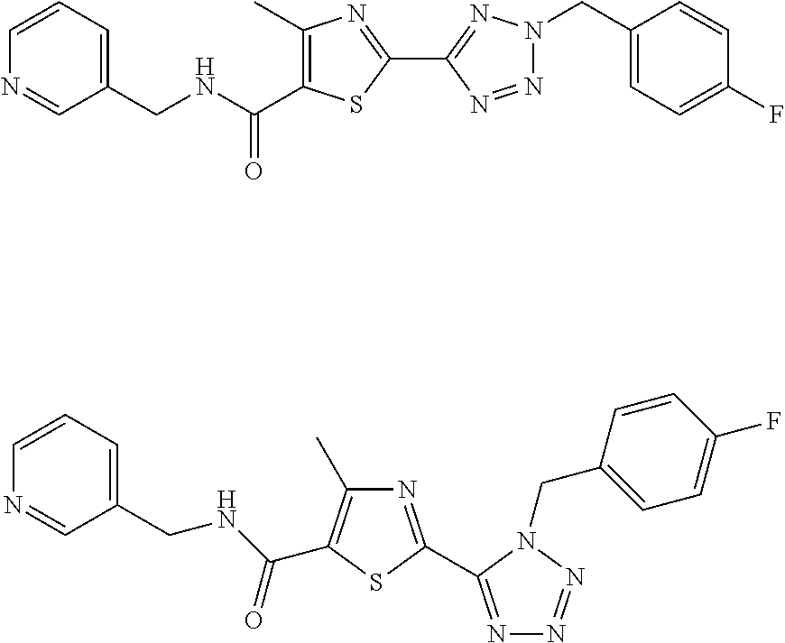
C1(C2=NN(CC3=CC=C(F)C=C3)N=N2)=NC(C)=C(C(=O)NCC2=CC=CN=C2)S1.N1=C(C2=NN=NN2CC2=CC=C(F)C=C2)SC(C(=O)NCC2=CC=CN=C2)=C1C
